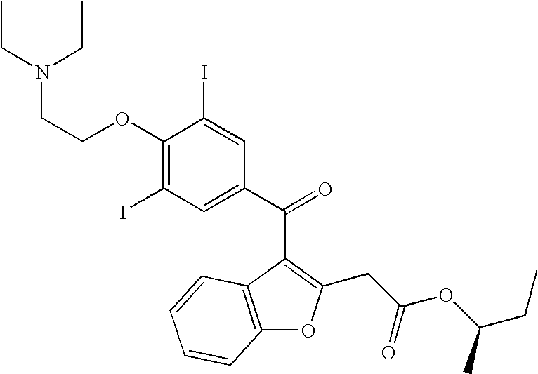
C1(OCCN(CC)CC)=C(I)C=C(C(=O)C2=C(CC(OC(CC)C)=O)OC3=C2C=CC=C3)C=C1I
